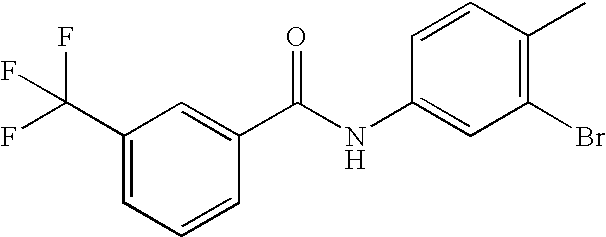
C1(C(F)(F)F)=CC=CC(C(NC2=CC(Br)=C(C)C=C2)=O)=C1
